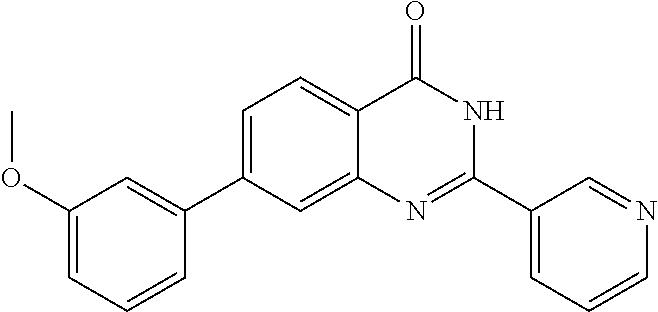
C1=C(C2=CC(OC)=CC=C2)C=C2C(=C1)C(=O)NC(C1=CC=CN=C1)=N2
